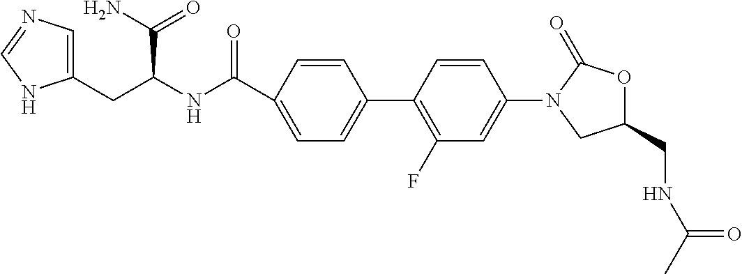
C1(C(=O)NC(CC2=CN=CN2)C(N)=O)=CC=C(C2=C(F)C=C(N3CC(CNC(C)=O)OC3=O)C=C2)C=C1
